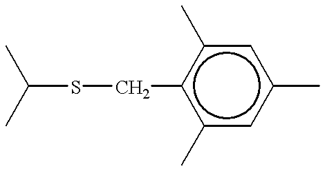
C(SCc1c(C)cc(C)cc1C)(C)C
